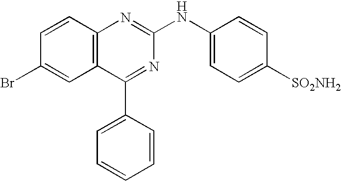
C12=C(C=CC(Br)=C1)N=C(NC1=CC=C([SO2NH2])C=C1)N=C2C1=CC=CC=C1
